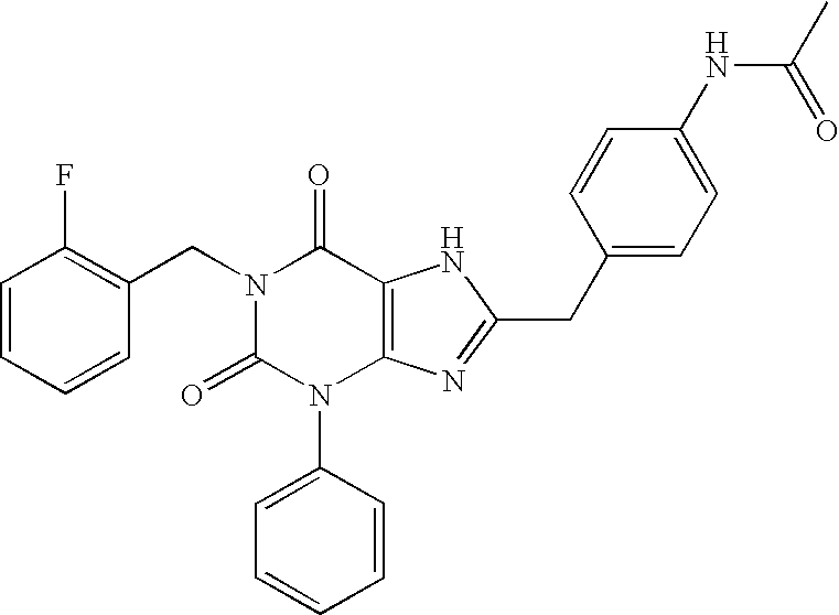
C1=CC=CC(CN2C(=O)N(C3=CC=CC=C3)C3=C(C2=O)NC(CC2=CC=C(NC(=O)C)C=C2)=N3)=C1F
